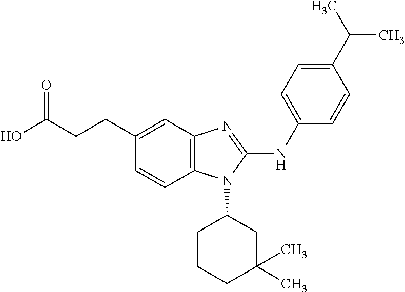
C12=C(C=C(CCC(O)=O)C=C1)N=C(NC1=CC=C(C(C)C)C=C1)N2C1CCCC(C)(C)C1
